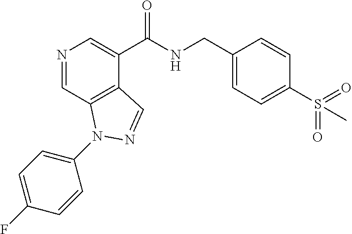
N1=CC2=C(C(C(NCC3=CC=C(S(C)(=O)=O)C=C3)=O)=C1)C=NN2C1=CC=C(F)C=C1
